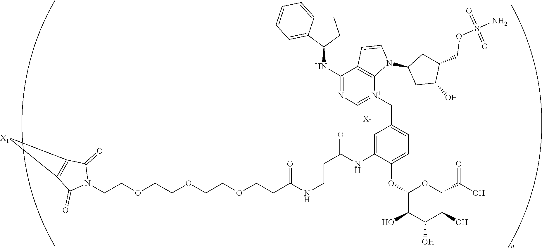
C(COCCOCCOCCC(NCCC(=O)NC1=CC(C[N+]2=CN=C(NC3CCC4=CC=CC=C34)C3=C2N(C2CC(O)C(COS(N)(=O)=O)C2)C=C3)=CC=C1OC1C(O)C(O)C(O)C(C(O)=O)O1)=O)N1C(=O)C2=C(C1=O)[X1]2.[X-]
